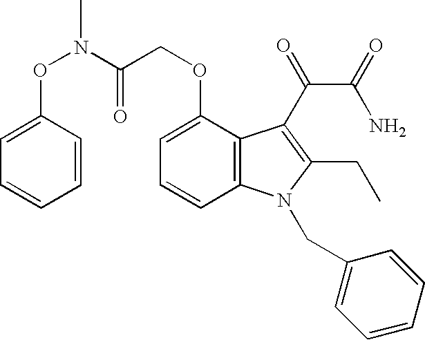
N(C(COC1=CC=CC2=C1C(C(=O)C(=O)N)=C(CC)N2CC1=CC=CC=C1)=O)(OC1=CC=CC=C1)C
